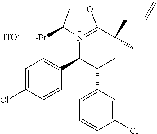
N12=C(C(CC=C)(C)CC(C3=CC=CC(Cl)=C3)C1C1=CC=C(Cl)C=C1)OCC2[i-Pr].[TfO-]
